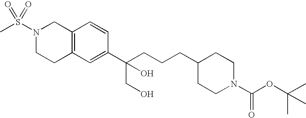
C1(C(CCCC2CCN(C(OC(C)(C)C)=O)CC2)(CO)O)=CC2=C(C=C1)CN(S(=O)(=O)C)CC2
